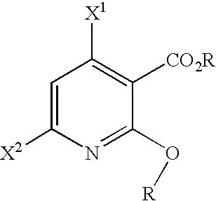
C1=C([X2])N=C(O[R])C([CO2R])=C1[X1]
